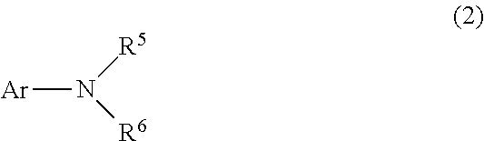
[Ar]N([R5])[R6]
